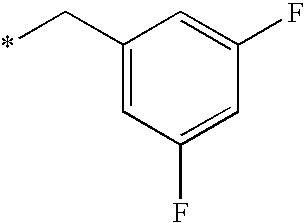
C1(C*)=CC(F)=CC(F)=C1
